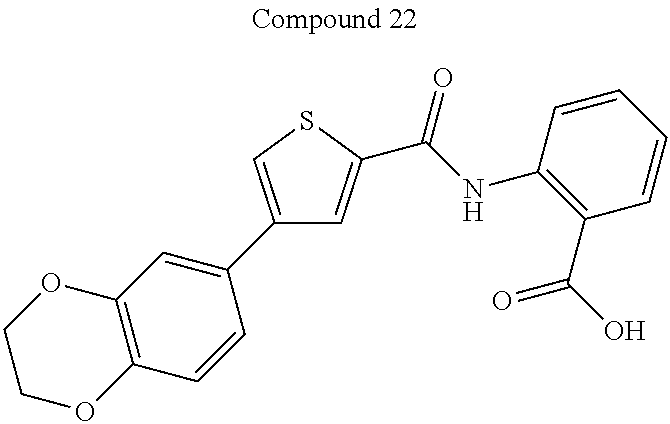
C1(C2=CC3=C(C=C2)OCCO3)=CSC(C(NC2=C(C(=O)O)C=CC=C2)=O)=C1
